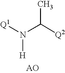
[Q1]N(C([Q2])C)[H].[AO]
